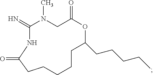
C1(=N)NC(=O)CCCCCC(CCCCC)OC(=O)CN1C
